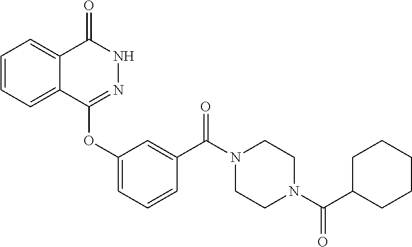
C1=CC=C2C(=C1)C(=O)NN=C2OC1=CC=CC(C(N2CCN(C(C3CCCCC3)=O)CC2)=O)=C1
